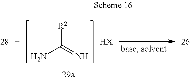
[R2]C(=N)N.[HX]
